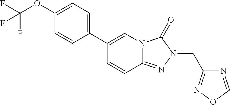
C12=NN(CC3=NOC=N3)C(=O)N1C=C(C1=CC=C(OC(F)(F)F)C=C1)C=C2
